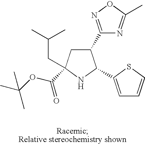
C1(C2=NOC(C)=N2)CC(CC(C)C)(C(OC(C)(C)C)=O)NC1C1=CC=CS1
